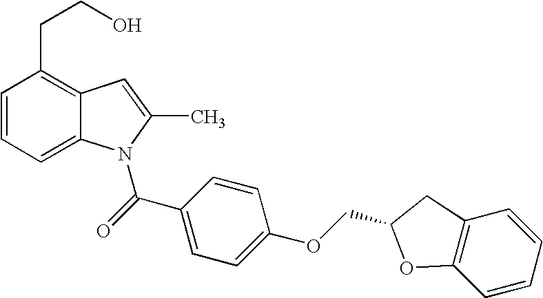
C1=CC=C2C(=C1CCO)C=C(C)N2C(C1=CC=C(OCC2CC3=C(C=CC=C3)O2)C=C1)=O
